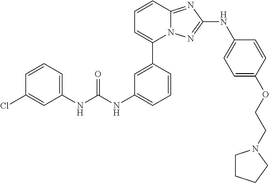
C1=CC2=NC(NC3=CC=C(OCCN4CCCC4)C=C3)=NN2C(C2=CC(NC(NC3=CC=CC(Cl)=C3)=O)=CC=C2)=C1
